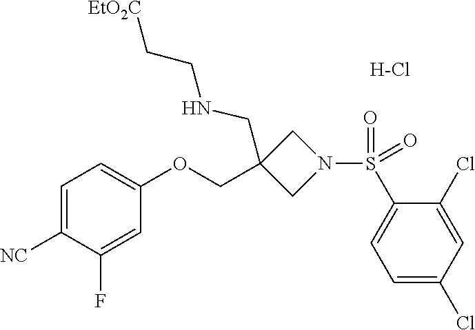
C1=C([NC])C(F)=CC(OCC2(CNCC[EtO2C])CN(S(C3=CC=C(Cl)C=C3Cl)(=O)=O)C2)=C1.[H-Cl]
